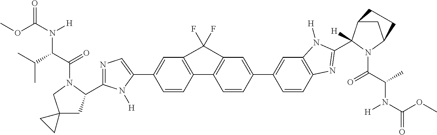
C1=CC2=C(C=C1C1=CN=C(C3CC4(CN3C(C(C(C)C)N(C(OC)=O)[H])=O)CC4)N1[H])C(F)(F)C1=C2C=CC(C2=CC3=C(C=C2)N=C(C2([H])C4CC(N2C(C(C)N(C(=O)OC)[H])=O)CC4)N3[H])=C1
